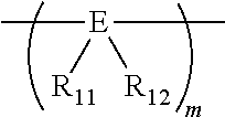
C[E](C)([R12])[R11]
